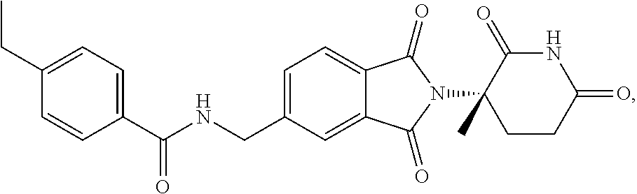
C1=C(CNC(C2=CC=C(CC)C=C2)=O)C=C2C(=C1)C(=O)N(C1(C)CCC(=O)NC1=O)C2=O
